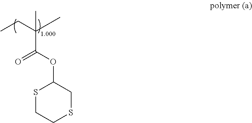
CC(CC)(C)C(OC1SCCSC1)=O
